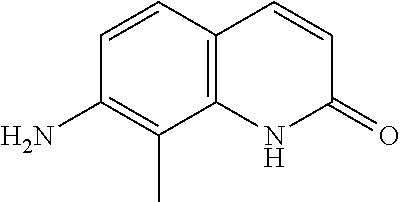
C1=CC2=C(C(C)=C1N)NC(=O)C=C2
